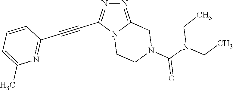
N12CCN(C(N(CC)CC)=O)CC1=NN=C2C#CC1=NC(C)=CC=C1
